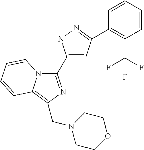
C1=CC=CC(C2=NNC(C3=NC(CN4CCOCC4)=C4N3C=CC=C4)=C2)=C1C(F)(F)F
